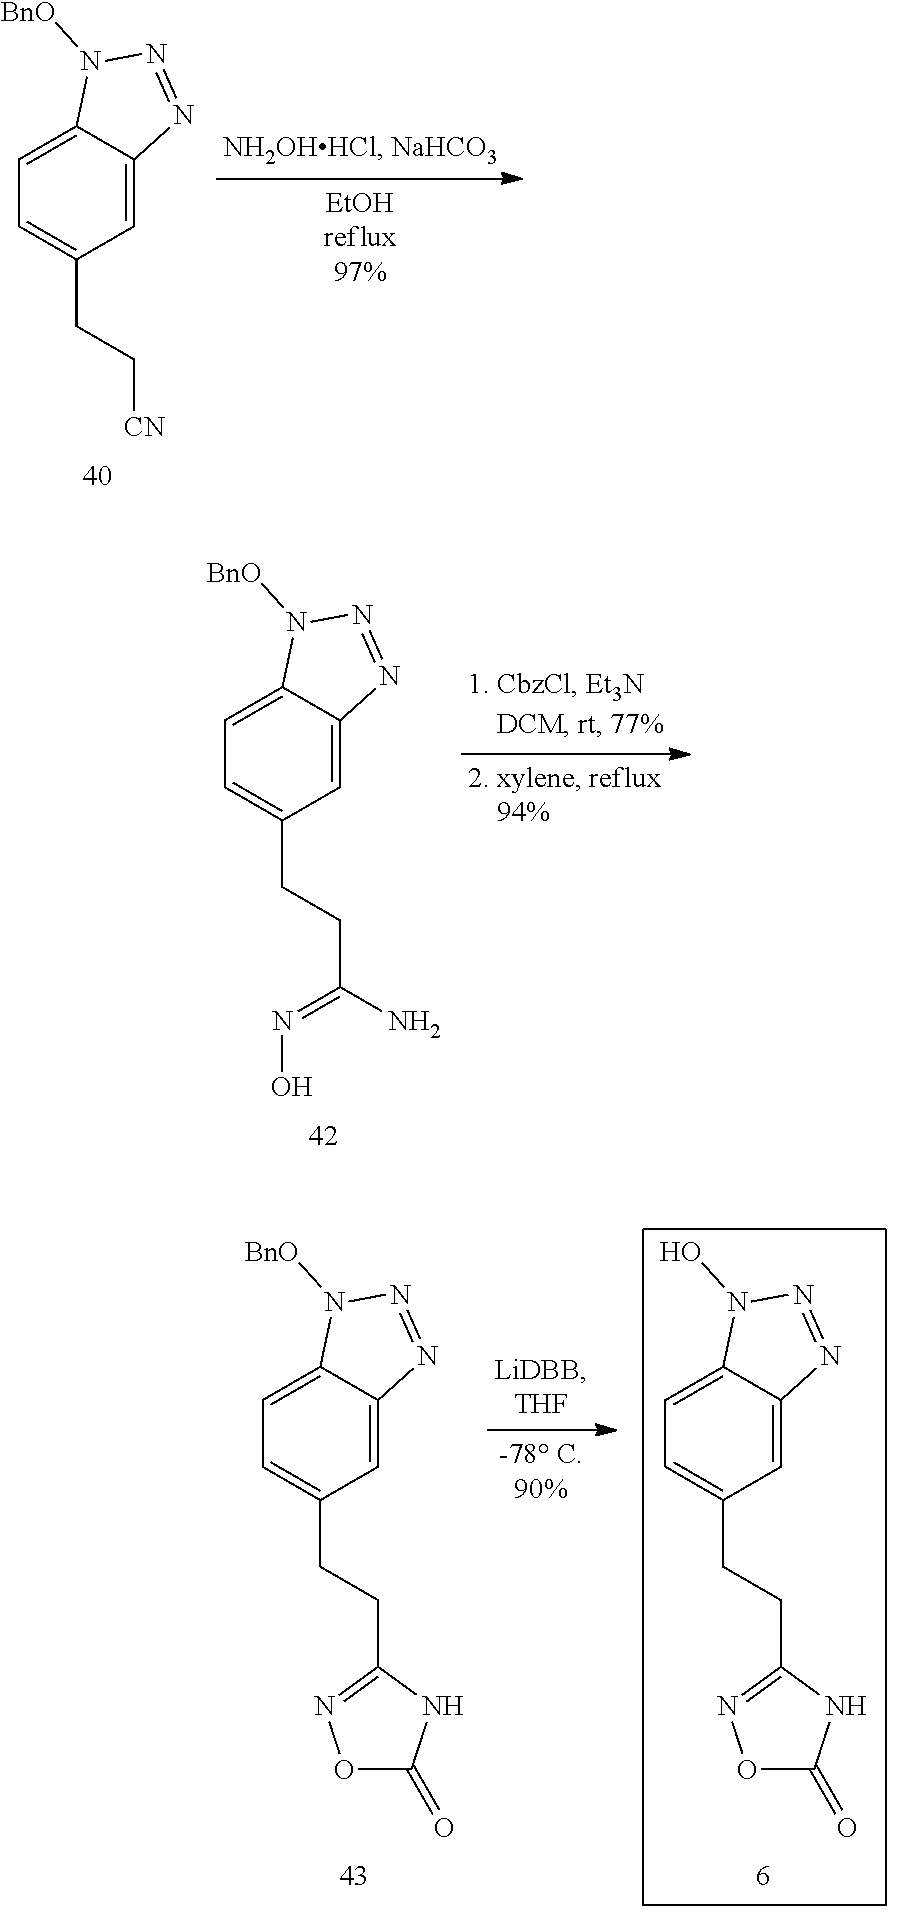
C1=C2C(=CC(CC[CN])=C1)N=NN2[BnO].C1=C2C(=CC(CCC(N)=NO)=C1)N=NN2[BnO].C1=C2C(=CC(CCC3=NOC(=O)N3)=C1)N=NN2[BnO].C1=C2C(=CC(CCC3=NOC(=O)N3)=C1)N=NN2O
